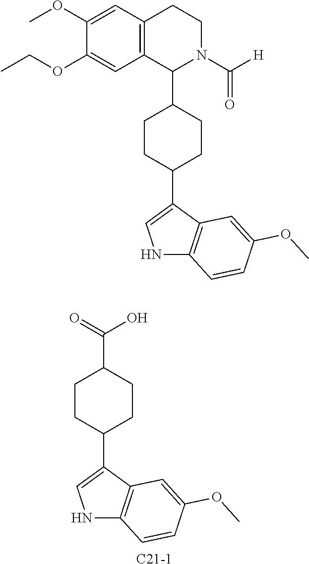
C1(OC)=CC2=C(C=C1OCC)C(C1CCC(C3=CNC4=C3C=C(OC)C=C4)CC1)N(C([H])=O)CC2.C1CC(C2=CNC3=C2C=C(OC)C=C3)CCC1C(=O)O.[C21-1]
